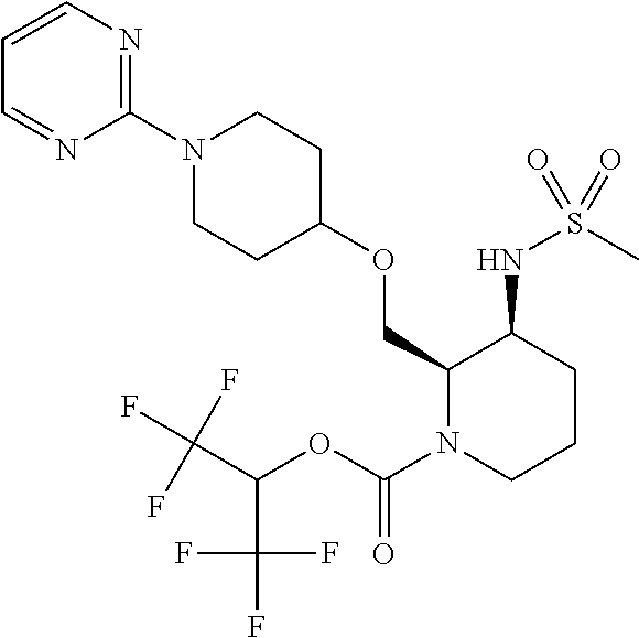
C1=CN=C(N2CCC(OCC3N(C(OC(C(F)(F)F)C(F)(F)F)=O)CCCC3NS(C)(=O)=O)CC2)N=C1
